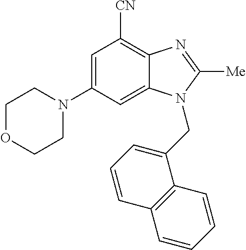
C1=C(N2CCOCC2)C=C2C(=C1[CN])N=C([Me])N2CC1=CC=CC2=C1C=CC=C2
